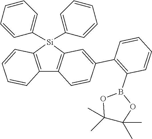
C12=C([Si](C3=CC=CC=C3)(C3=CC=CC=C3)C3=C1C=CC(C1=C(B4OC(C)(C)C(C)(C)O4)C=CC=C1)=C3)C=CC=C2
